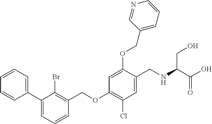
C1=CC=C(C2=CC=CC(COC3=C(Cl)C=C(CNC(C(O)=O)CO)C(OCC4=CC=CN=C4)=C3)=C2Br)C=C1
